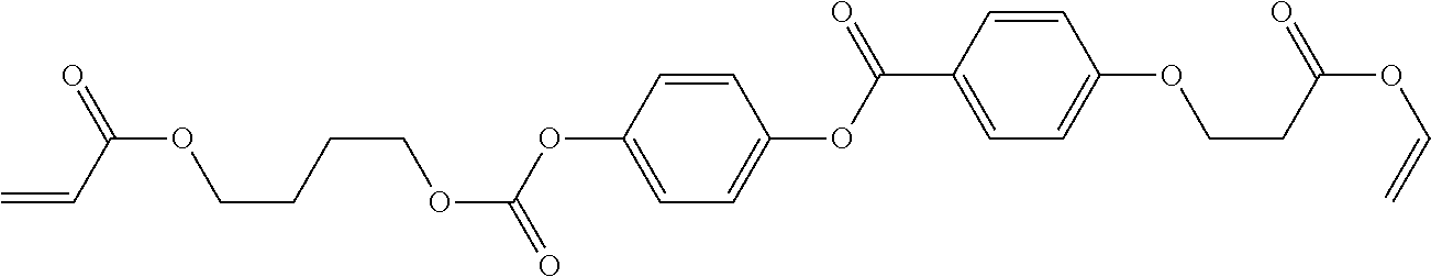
O(C1=CC=C(OC(C2=CC=C(OCCC(OC=C)=O)C=C2)=O)C=C1)C(OCCCCOC(C=C)=O)=O
